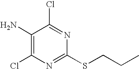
C1(N)=C(Cl)N=C(SCCC)N=C1Cl
